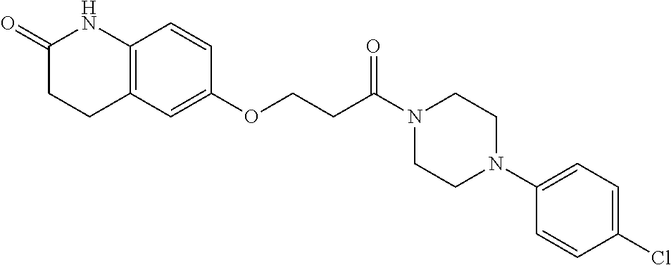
C12=C(C=C(OCCC(N3CCN(C4=CC=C(Cl)C=C4)CC3)=O)C=C1)CCC(=O)N2
